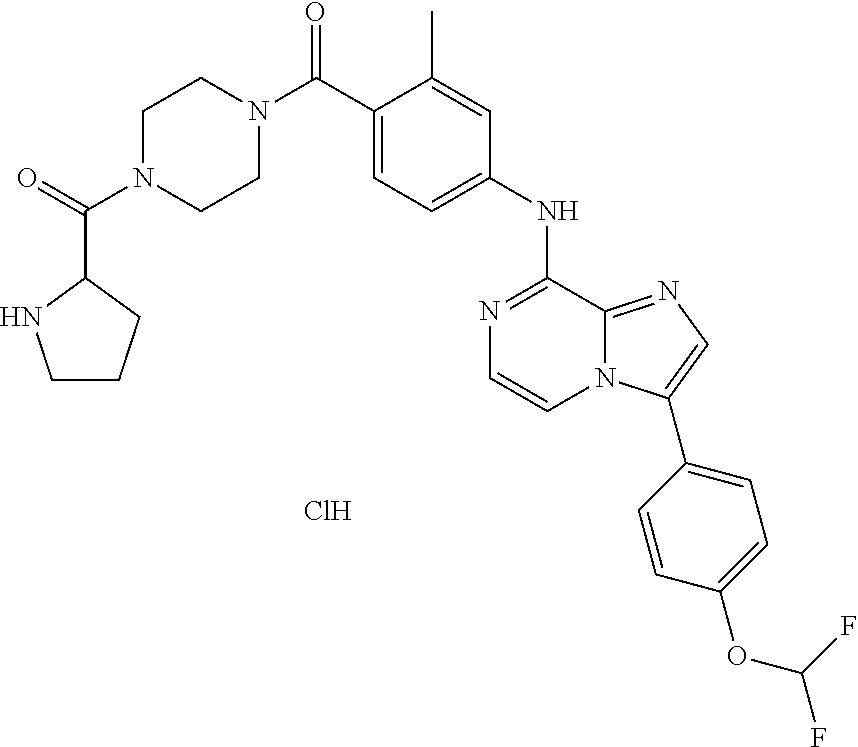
C(C1=CC=C(NC2=NC=CN3C2=NC=C3C2=CC=C(OC(F)F)C=C2)C=C1C)(=O)N1CCN(C(=O)C2NCCC2)CC1.Cl
